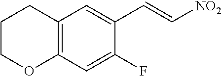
C12=C(C=C(F)C(C=C[NO2])=C1)OCCC2
